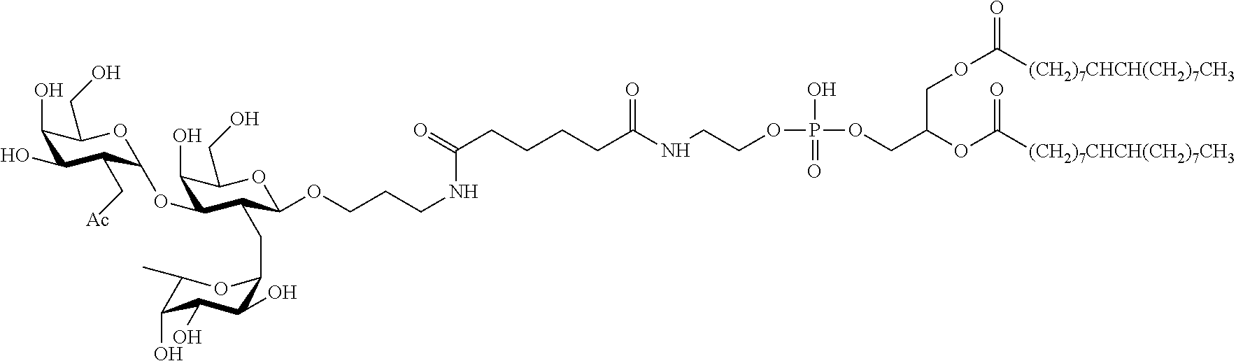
C1(O)C(O)C(C[Ac])C(OC2C(O)C(CO)OC(OCCCNC(CCCCC(NCCOP(OCC(OC([(CH2)7CHCH(CH2)7CH3])=O)COC([(CH2)7CHCH(CH2)7CH3])=O)(O)=O)=O)=O)C2CC2C(O)C(O)C(O)C(C)O2)OC1CO
